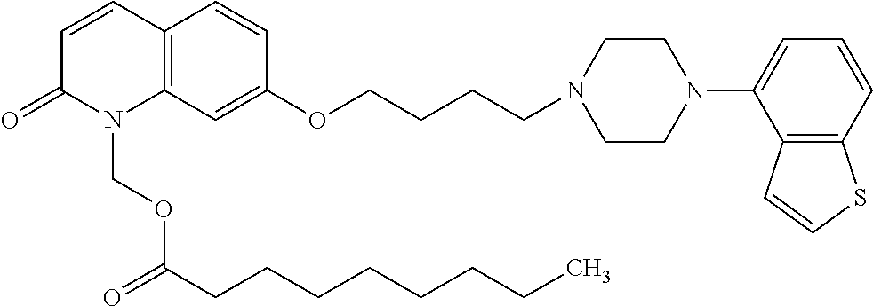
C1=CC2=C(N(COC(CCCCCCCC)=O)C1=O)C=C(OCCCCN1CCN(C3=CC=CC4=C3C=CS4)CC1)C=C2
